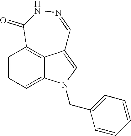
C1=CC=C2C3=C1C(=O)NN=CC3=CN2CC1=CC=CC=C1
